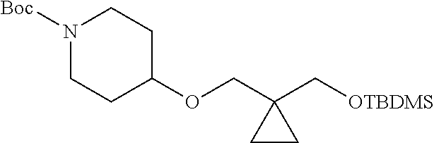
N1([Boc])CCC(OCC2(C[OTBDMS])CC2)CC1
